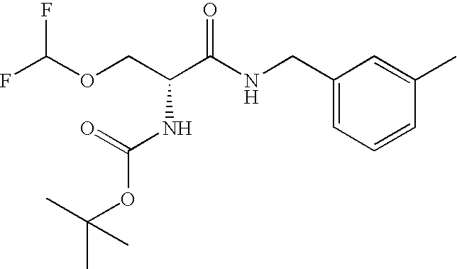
FC(OCC(C(NCC1=CC=CC(C)=C1)=O)NC(OC(C)(C)C)=O)F
